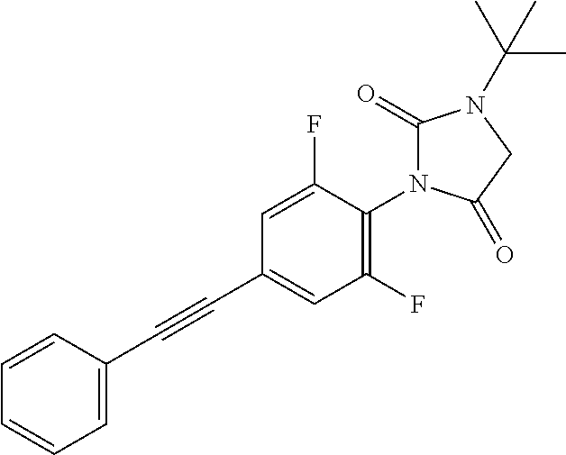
C1=CC=CC(C#CC2=CC(F)=C(N3C(=O)N(C(C)(C)C)CC3=O)C(F)=C2)=C1
